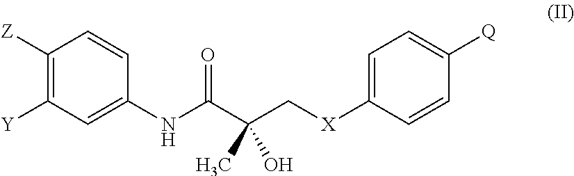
C1([Z])=C([Y])C=C(NC(C(C[X]C2=CC=C([Q])C=C2)(C)O)=O)C=C1
